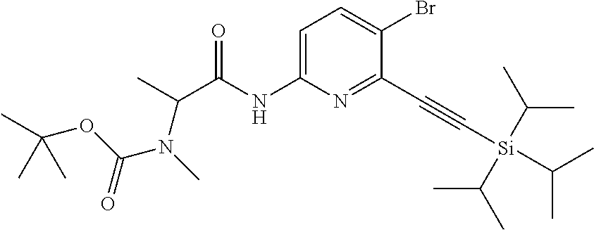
C1=C(NC(=O)C(C)N(C)C(OC(C)(C)C)=O)N=C(C#C[Si](C(C)C)(C(C)C)C(C)C)C(Br)=C1
